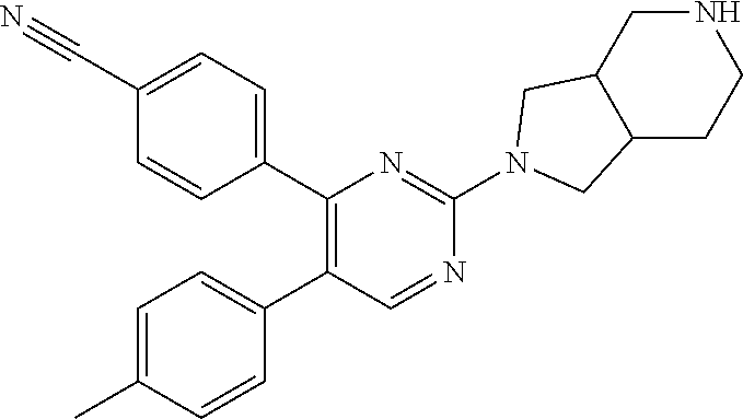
C1(C#N)=CC=C(C2=C(C3=CC=C(C)C=C3)C=NC(N3CC4C(C3)CNCC4)=N2)C=C1
